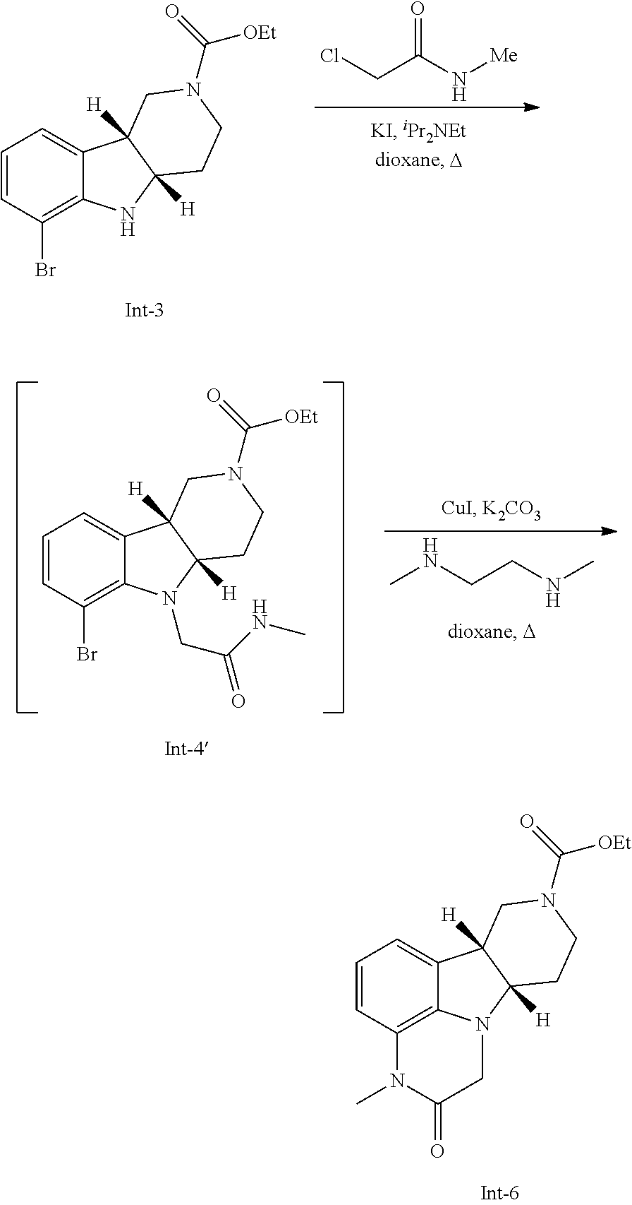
C1=CC2=C3C(=C1)C1([H])C([H])(N3CC(=O)N2C)CCN(C([OEt])=O)C1.C1=CC(Br)=C2C(=C1)C1([H])C([H])(N2)CCN(C([OEt])=O)C1.ClCC(N[Me])=O.C1=CC(Br)=C2C(=C1)C1([H])C([H])(N2CC(NC)=O)CCN(C([OEt])=O)C1.CNCCNC
